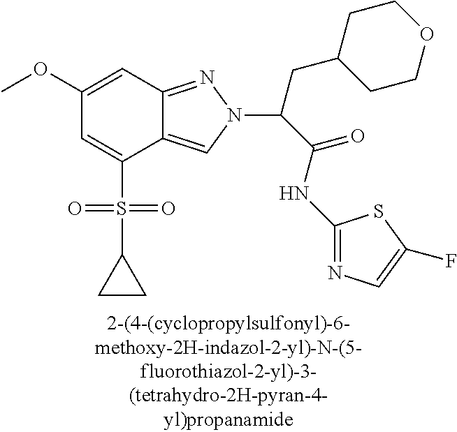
C12=CN(C(CC3CCOCC3)C(NC3=NC=C(F)S3)=O)N=C1C=C(OC)C=C2S(=O)(=O)C1CC1
